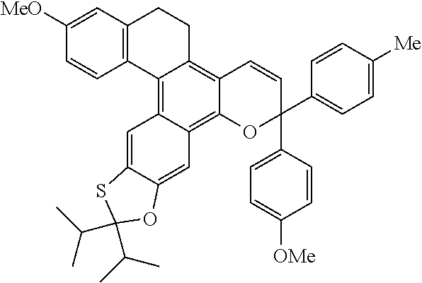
C1([MeO])=CC2=C(C=C1)C1=C3C(=C4C(=C1CC2)C=CC(C1=CC=C([OMe])C=C1)(C1=CC=C([Me])C=C1)O4)C=C1C(=C3)SC(C(C)C)(C(C)C)O1
